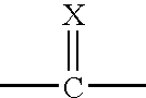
CC(C)=[X]
